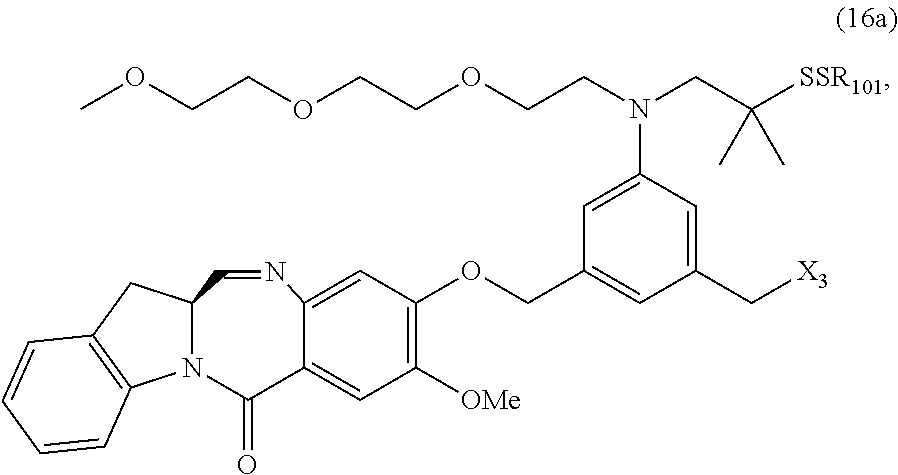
COCCOCCOCCN(CC([SSR101])(C)C)C1=CC(COC2=C([OMe])C=C3C(=C2)N=CC2N(C3=O)C3=C(C2)C=CC=C3)=CC(C[X3])=C1
